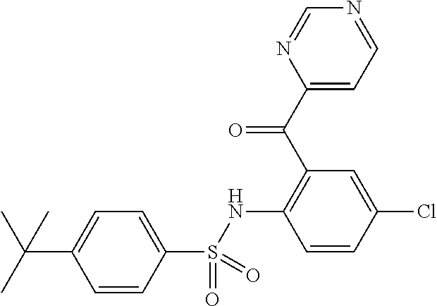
C1=CC(S(NC2=C(C(C3=CC=NC=N3)=O)C=C(Cl)C=C2)(=O)=O)=CC=C1C(C)(C)C
